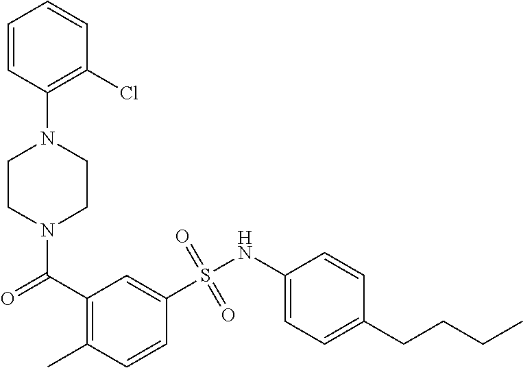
N1(C(=O)C2=C(C)C=CC(S(NC3=CC=C(CCCC)C=C3)(=O)=O)=C2)CCN(C2=C(Cl)C=CC=C2)CC1
